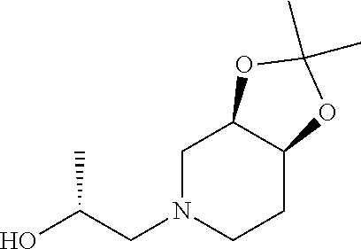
C1N(CC(O)C)CCC2C1OC(C)(C)O2
